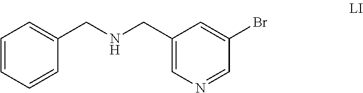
N(CC1=CN=CC(Br)=C1)CC1=CC=CC=C1
